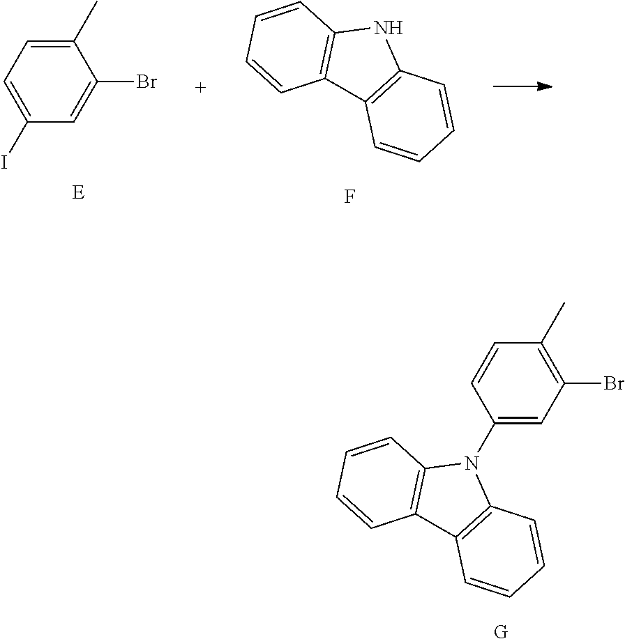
C1=CC2=C(C=C1)N(C1=CC(Br)=C(C)C=C1)C1=C2C=CC=C1.[G].C1=CC2=C(C=C1)NC1=C2C=CC=C1.F.IC1=CC=C(C)C(Br)=C1
